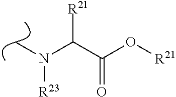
CN(C(C(O[R21])=O)[R21])[R23]
